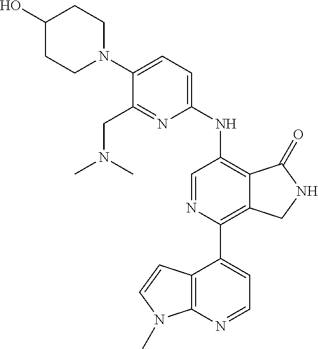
C1(C2=C3C(=C(NC4=CC=C(N5CCC(O)CC5)C(CN(C)C)=N4)C=N2)C(=O)NC3)=CC=NC2=C1C=CN2C
